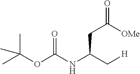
[H]CC(NC(OC(C)(C)C)=O)CC(=O)[OMe]
